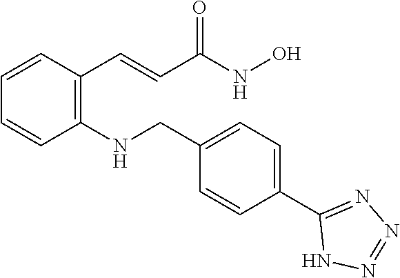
C1=CC(C=CC(NO)=O)=C(NCC2=CC=C(C3=NN=NN3)C=C2)C=C1
